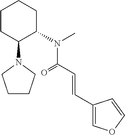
C1CC(N2CCCC2)C(N(C)C(=O)C=CC2=COC=C2)CC1
